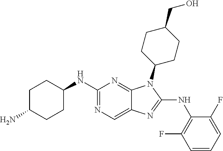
N1=C(NC2CCC(N)CC2)N=C2C(=C1)N=C(NC1=C(F)C=CC=C1F)N2C1CCC(CO)CC1
